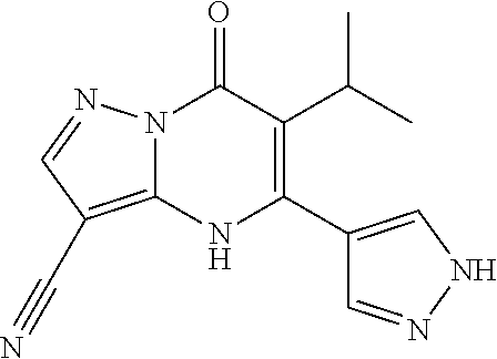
N12C(=C(C#N)C=N1)NC(C1=CNN=C1)=C(C(C)C)C2=O
